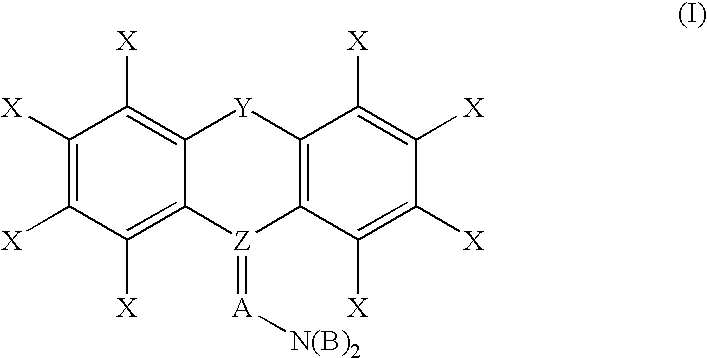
C1([X])=C([X])C([X])=C2C(=C1[X])[Y]C1=C([Z]2=[A][N(B)2])C([X])=C([X])C([X])=C1[X]
